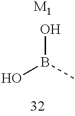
OB(C)O.[M1]
